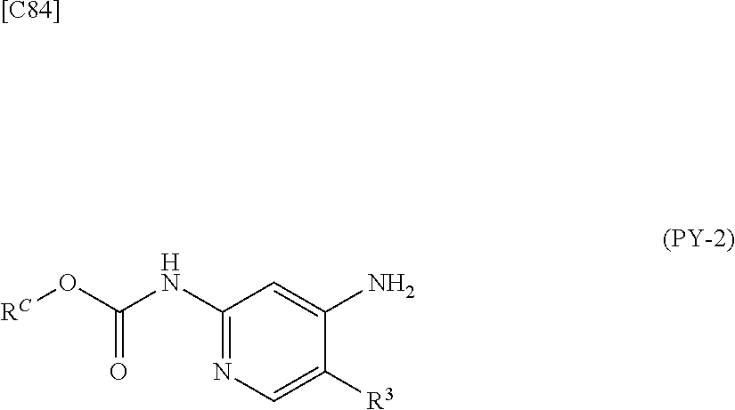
NC1=CC(NC(O[RC])=O)=NC=C1[R3].[[C84]]
